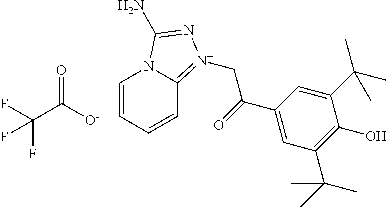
C1=CC=CC2=[N+](CC(=O)C3=CC(C(C)(C)C)=C(O)C(C(C)(C)C)=C3)N=C(N)N12.FC(C([O-])=O)(F)F
